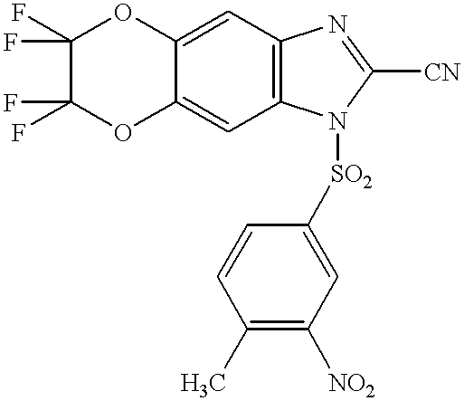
C12=C(N([SO2]C3=CC([NO2])=C(C)C=C3)C([CN])=N1)C=C1C(=C2)OC(F)(F)C(F)(F)O1
